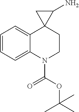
C1=CC=C2C(=C1)N(C(OC(C)(C)C)=O)CCC21C(N)C1
